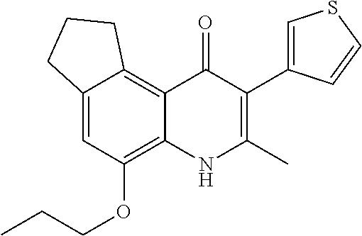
C12=CC(OCCC)=C3C(=C1CCC2)C(=O)C(C1=CSC=C1)=C(C)N3
